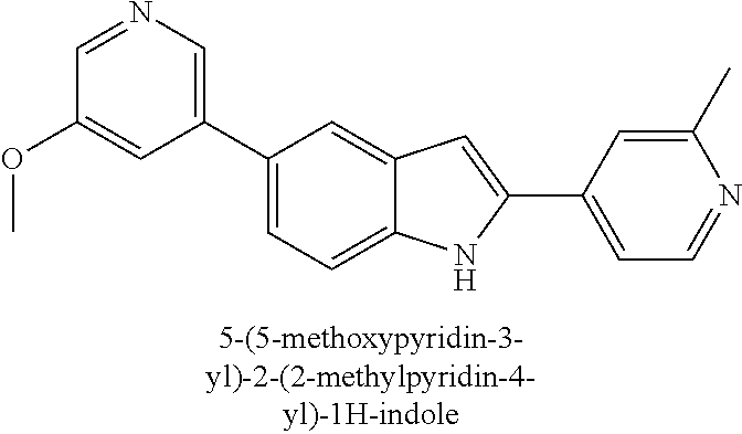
C1(C2=CC=C3C(=C2)C=C(C2=CC=NC(C)=C2)N3)=CN=CC(OC)=C1
